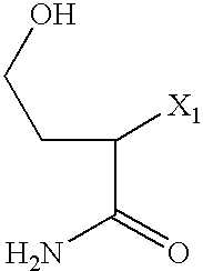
C(C(C(=O)N)[X1])CO
